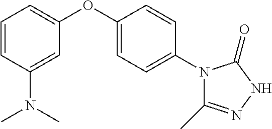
C1(N(C)C)=CC(OC2=CC=C(N3C(C)=NNC3=O)C=C2)=CC=C1
